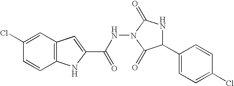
C12=C(C=C(Cl)C=C1)C=C(C(=O)NN1C(=O)NC(C3=CC=C(Cl)C=C3)C1=O)N2
